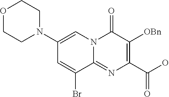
C1(N2CCOCC2)=CN2C(=NC(C(O)=O)=C([OBn])C2=O)C(Br)=C1
